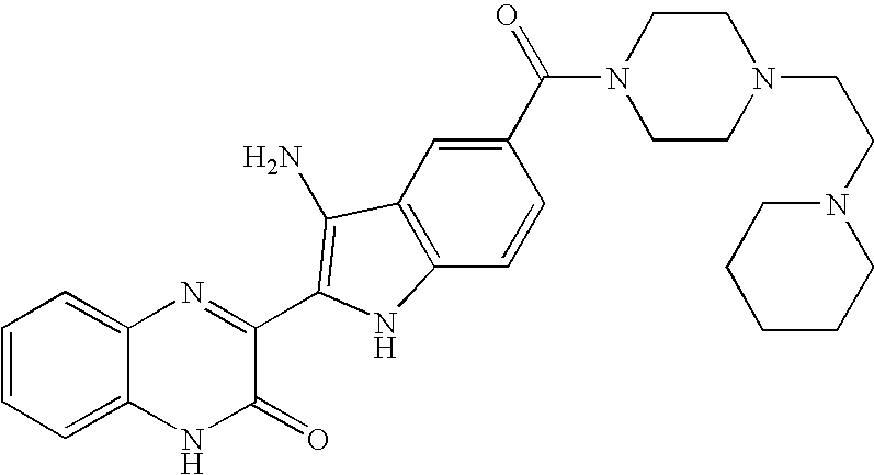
C1=C2C(=CC=C1)N=C(C1=C(N)C3=C(C=CC(C(=O)N4CCN(CCN5CCCCC5)CC4)=C3)N1)C(=O)N2
